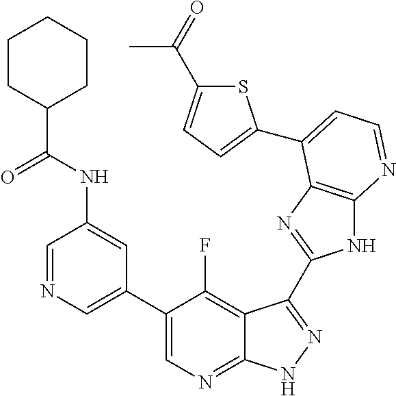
C1=NC=C(C2=CN=C3C(=C2F)C(C2=NC4=C(N2)N=CC=C4C2=CC=C(C(=O)C)S2)=NN3)C=C1NC(C1CCCCC1)=O
